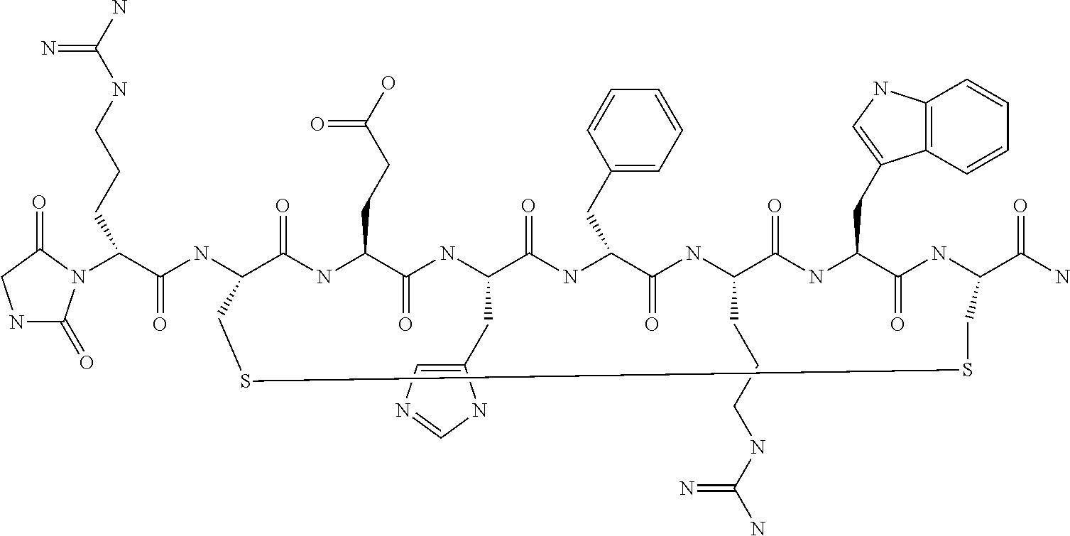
N(C1CSSCC(C(=O)N)NC(=O)C(CC2=CNC3=C2C=CC=C3)NC(=O)C(CCCNC(N)=N)NC(=O)C(CC2=CC=CC=C2)NC(=O)C(CC2=CN=CN2)NC(=O)C(CCC(=O)O)NC1=O)C(=O)C(N1C(=O)NCC1=O)CCCNC(=N)N
